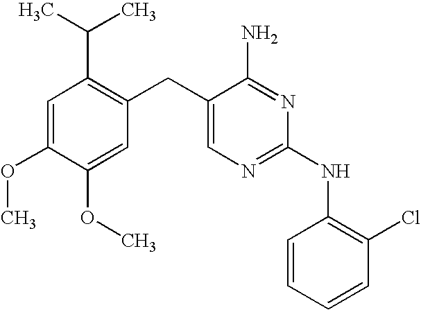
C1=C(OC)C(OC)=CC(CC2=CN=C(NC3=C(Cl)C=CC=C3)N=C2N)=C1C(C)C
